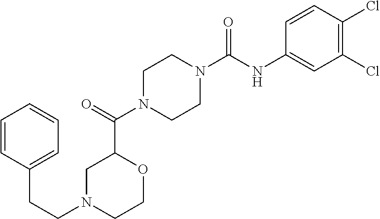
C1N(C(C2CN(CCC3=CC=CC=C3)CCO2)=O)CCN(C(NC2=CC(Cl)=C(Cl)C=C2)=O)C1
